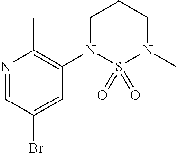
N1=CC(Br)=CC(N2S(=O)(=O)N(C)CCC2)=C1C
